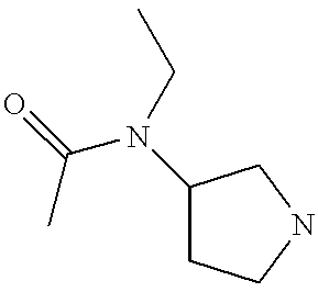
C1(N(C(=O)C)CC)CCNC1
